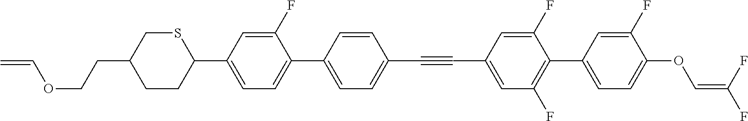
C=COCCC1CCC(C2=CC=C(C3=CC=C(C#CC4=CC(F)=C(C5=CC=C(OC=C(F)F)C(F)=C5)C(F)=C4)C=C3)C(F)=C2)SC1
